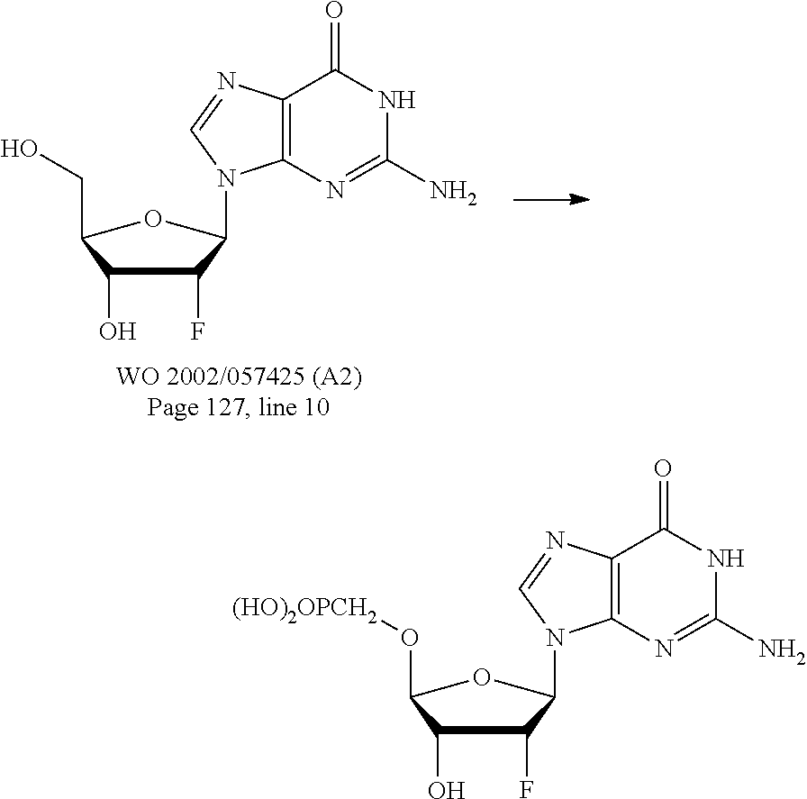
C1(F)C(O)C(O[(HO)2OPCH2])OC1N1C2=C(N=C1)C(=O)NC(N)=N2.C1(F)C(O)C(CO)OC1N1C2=C(N=C1)C(=O)NC(N)=N2
